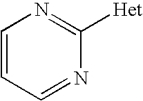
C1=CC=NC([Het])=N1
